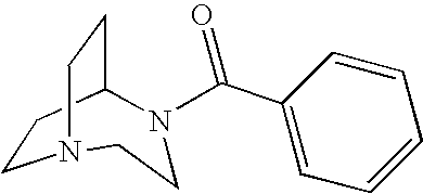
C1CC2CCN1CCN2C(C1=CC=CC=C1)=O
